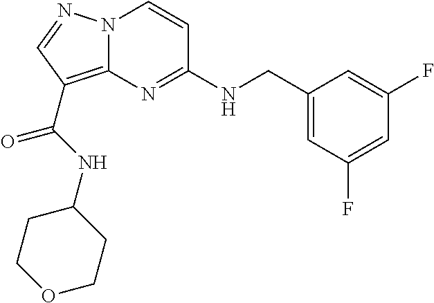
N(C1=NC2=C(C(=O)NC3CCOCC3)C=NN2C=C1)CC1=CC(F)=CC(F)=C1
